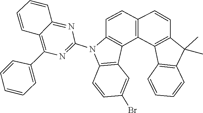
C12=NC(N3C4=C(C5=C3C=CC3=C5C5=C(C=C3)C(C)(C)C3=C5C=CC=C3)C=C(Br)C=C4)=NC(C3=CC=CC=C3)=C1C=CC=C2
